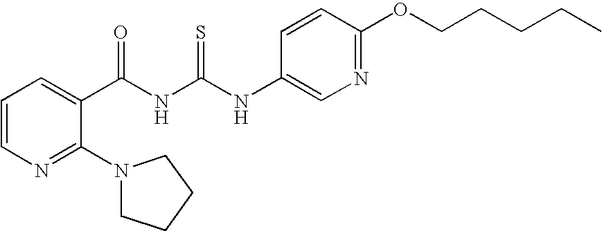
C1=CN=C(N2CCCC2)C(C(NC(NC2=CN=C(OCCCCC)C=C2)=S)=O)=C1
